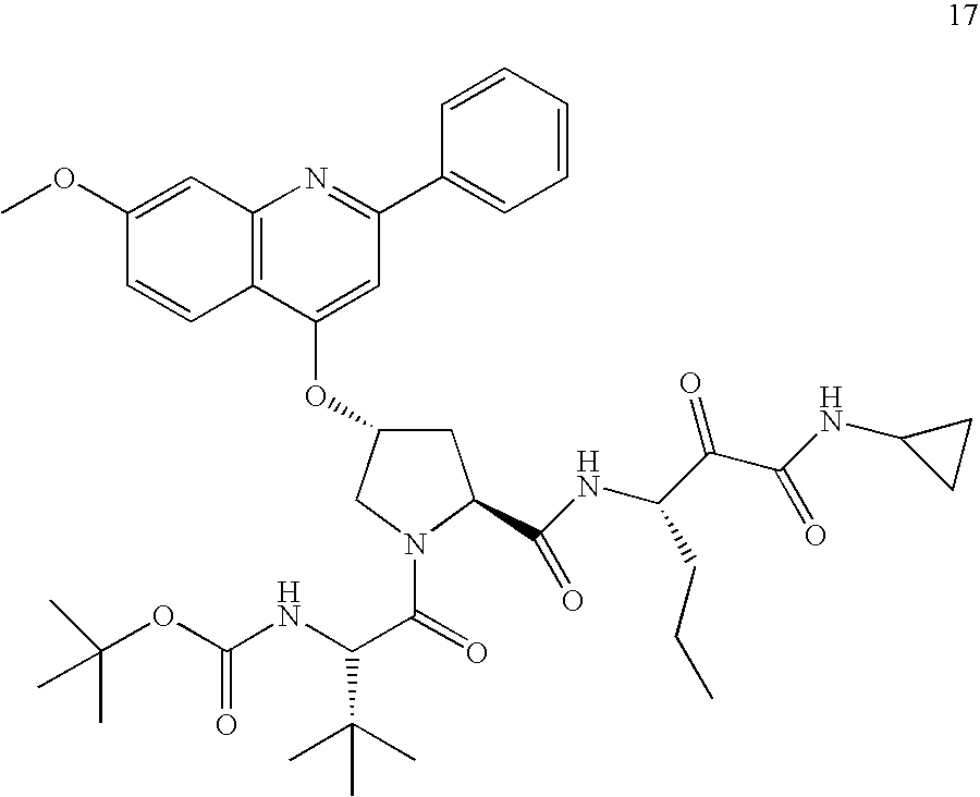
C1C(C(=O)NC(CCC)C(C(=O)NC2CC2)=O)N(C(=O)C(C(C)(C)C)NC(OC(C)(C)C)=O)CC1OC1=CC(C2=CC=CC=C2)=NC2=C1C=CC(OC)=C2
